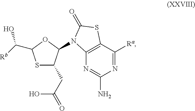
S1C(CC(O)=O)C(N2C3=C(C([Ra])=NC(N)=N3)SC2=O)OC1C(O)[Rb]
